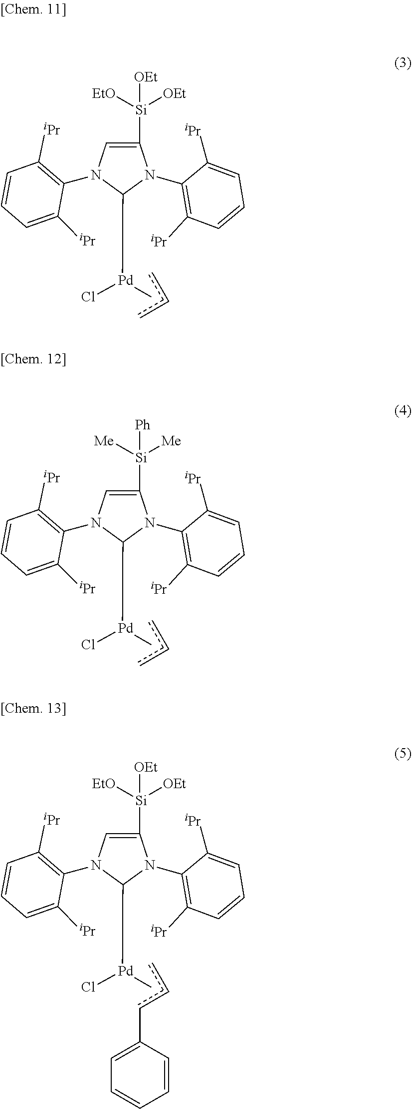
C1([iPr])=CC=CC([iPr])=C1N1C=C([Si]([OEt])([EtO])[OEt])N(C2=C([iPr])C=CC=C2[iPr])C1[Pd](Cl)C.ccc.C1([iPr])=CC=CC([iPr])=C1N1C=C([Si]([Me])([Me])[Ph])N(C2=C([iPr])C=CC=C2[iPr])C1[Pd](Cl)C.ccc.C1([iPr])=CC=CC([iPr])=C1N1C=C([Si]([OEt])([EtO])[OEt])N(C2=C([iPr])C=CC=C2[iPr])C1[Pd](Cl)C.cccC1=CC=CC=C1
